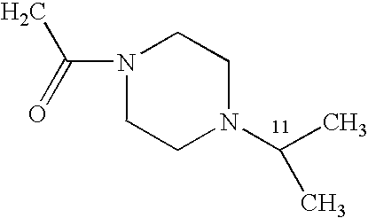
CC(N1CCN(C(C)C)CC1)=O
